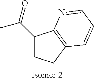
C1(C(=O)C)CCC2=C1N=CC=C2
